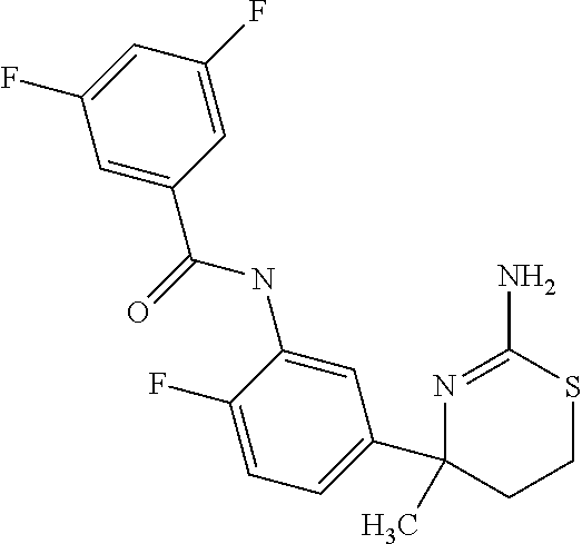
C1=C(F)C=C(C(=O)NC2=CC(C3(C)CCSC(N)=N3)=CC=C2F)C=C1F
